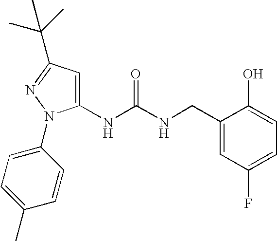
C1(NC(NCC2=CC(F)=CC=C2O)=O)=CC(C(C)(C)C)=NN1C1=CC=C(C)C=C1
